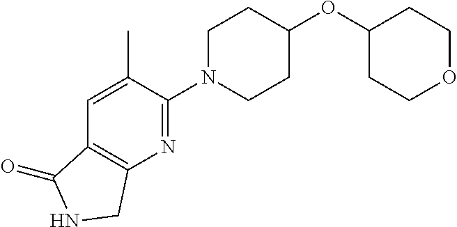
C1N(C2=NC3=C(C=C2C)C(=O)NC3)CCC(OC2CCOCC2)C1
